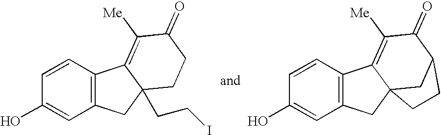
C1=CC(O)=CC2=C1C1=C([Me])C(=O)CCC1(CCI)C2.C1=CC(O)=CC2=C1C1=C([Me])C(=O)C3CC1(C2)CC3
